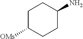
C1C([OMs])CCC(N)C1
